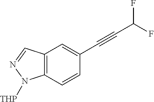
C12=C(C=CC(C#CC(F)F)=C1)N([THP])N=C2
